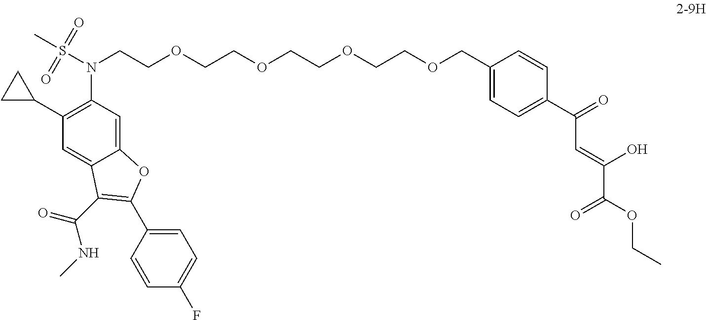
C12=CC(N(S(C)(=O)=O)CCOCCOCCOCCOCC3=CC=C(C(=O)C=C(C(OCC)=O)O)C=C3)=C(C3CC3)C=C1C(C(=O)NC)=C(C1=CC=C(F)C=C1)O2
